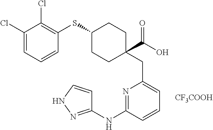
C1(Cl)=CC=CC(SC2CCC(CC3=CC=CC(NC4=NNC=C4)=N3)(C(O)=O)CC2)=C1Cl.[CF3COOH]
